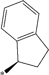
C1(*)CCC2=C1C=CC=C2
